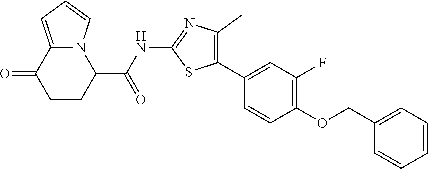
C1CC(C(NC2=NC(C)=C(C3=CC(F)=C(OCC4=CC=CC=C4)C=C3)S2)=O)N2C(=CC=C2)C1=O
